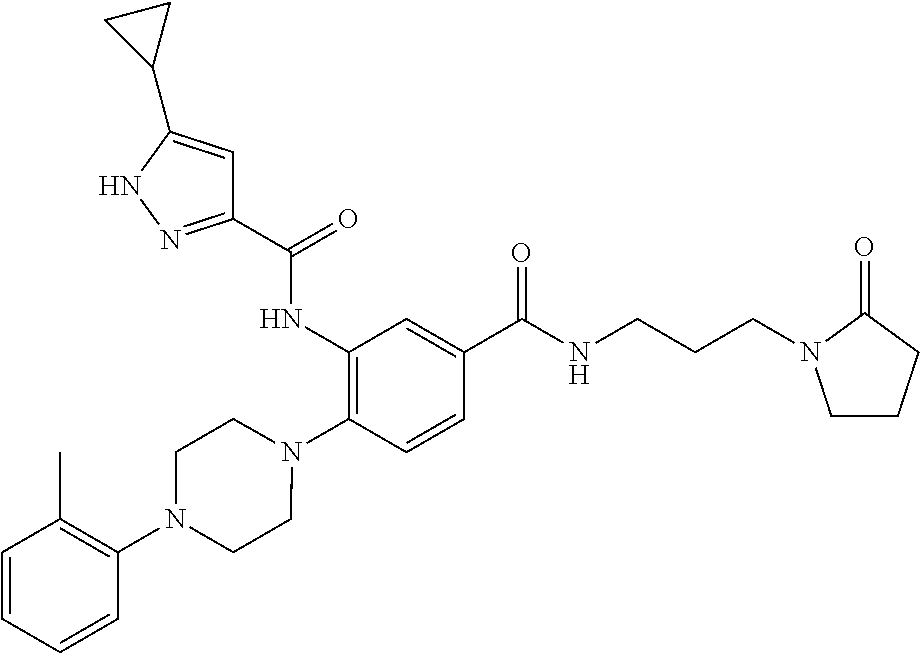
C1(NC(=O)C2=NNC(C3CC3)=C2)=C(N2CCN(C3=C(C)C=CC=C3)CC2)C=CC(C(NCCCN2CCCC2=O)=O)=C1
